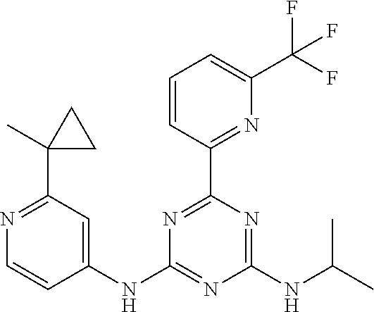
C1(NC2=CC(C3(C)CC3)=NC=C2)=NC(NC(C)C)=NC(C2=NC(C(F)(F)F)=CC=C2)=N1
